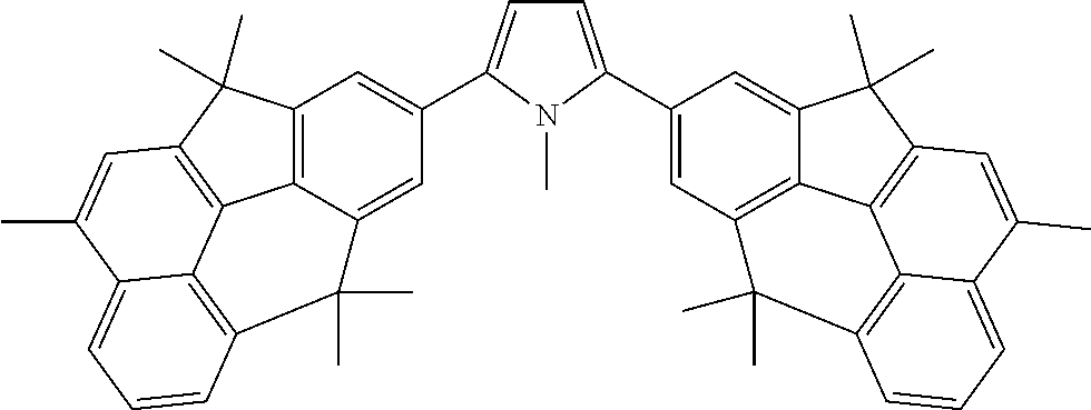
C1=C(C2=CC3=C4C(=C2)C(C)(C)C2=C4C4=C(C=CC=C4C(C)=C2)C3(C)C)N(C)C(C2=CC3=C4C(=C2)C(C)(C)C2=C5C4=C(C3(C)C)C=C(C)C5=CC=C2)=C1
